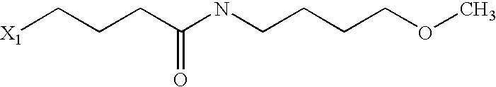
[X1]CCCC(NCCCCOC)=O
